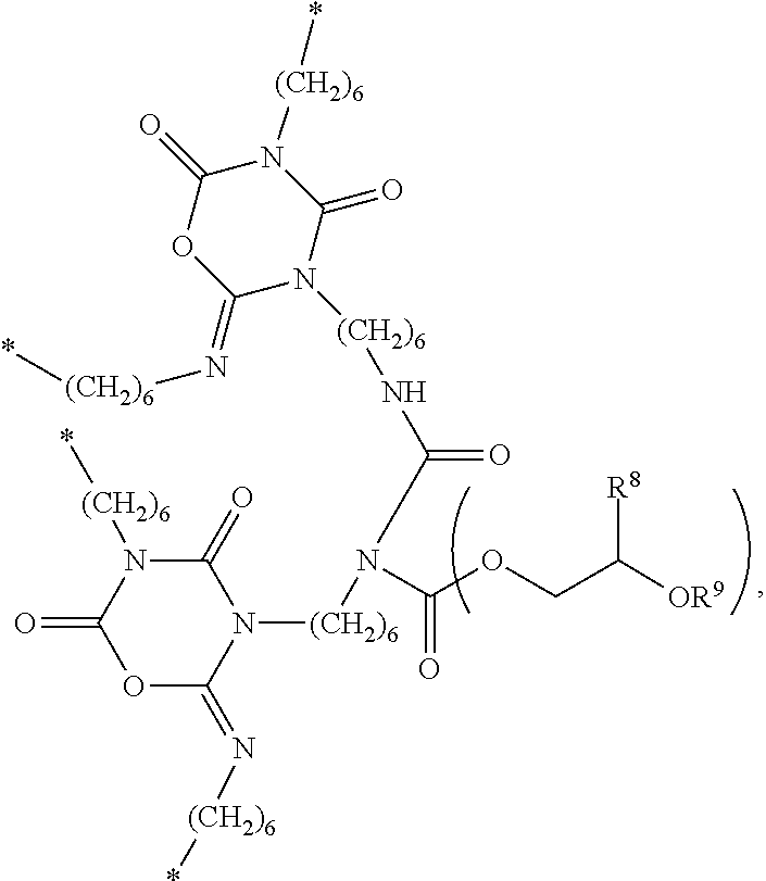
C1(=O)N([(CH2)6]*)C(=O)OC(=N[(CH2)6]*)N1[(CH2)6]N(C(OCC([OR9])[R8])=O)C(N[(CH2)6]N1C(=N[(CH2)6]*)OC(=O)N([(CH2)6]*)C1=O)=O
